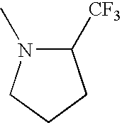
C1([CF3])N(C)CCC1
